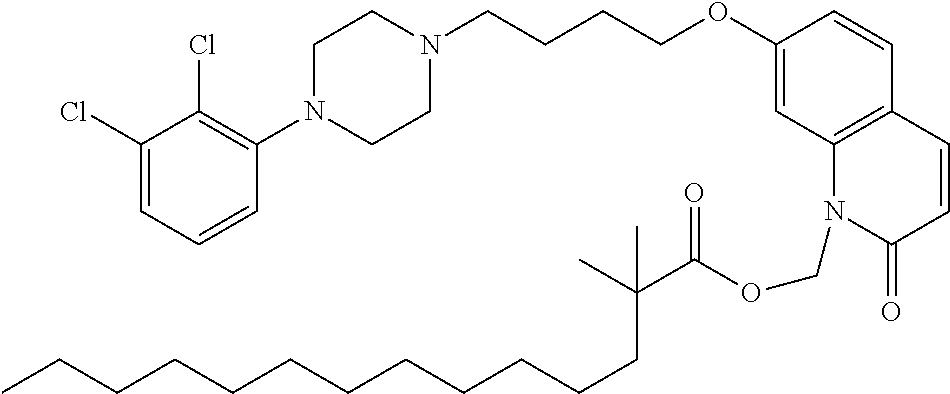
C1(Cl)=CC=CC(N2CCN(CCCCOC3=CC4=C(C=C3)C=CC(=O)N4COC(C(C)(CCCCCCCCCCCC)C)=O)CC2)=C1Cl
